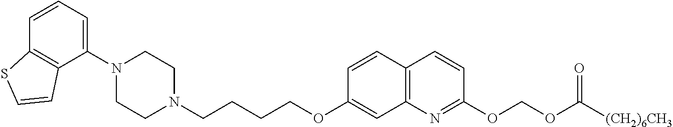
C1=CC2=C(C(N3CCN(CCCCOC4=CC5=C(C=C4)C=CC(OCOC([(CH2)6CH3])=O)=N5)CC3)=C1)C=CS2
